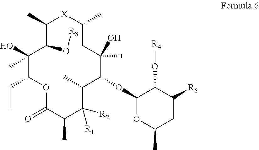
C1(C)C(O[R3])C(C)(O)C(CC)OC(=O)C(C)C([R1])([R2])C(C)C(OC2OC(C)CC([R5])C2O[R4])C(C)(O)CC(C)[X]1
